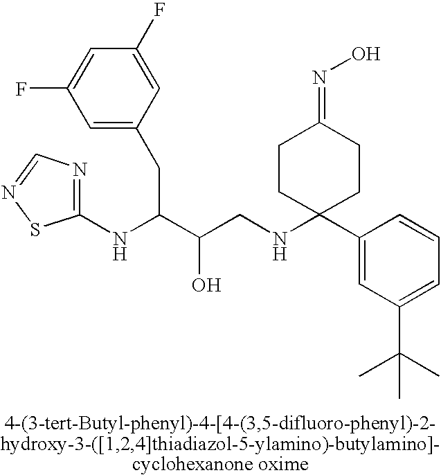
OC(C(NC1=NC=NS1)CC1=CC(F)=CC(F)=C1)CNC1(C2=CC(C(C)(C)C)=CC=C2)CCC(=NO)CC1
